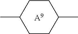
C1CC(C)CCC1C.[A9]
